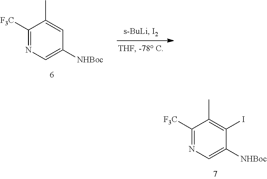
C1([F3C])=NC=C([NHBoc])C=C1C.C1([F3C])=NC=C([NHBoc])C(I)=C1C
